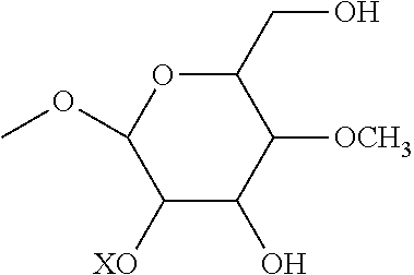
C1([XO])C(O)C([OCH3])C(CO)OC1OC
